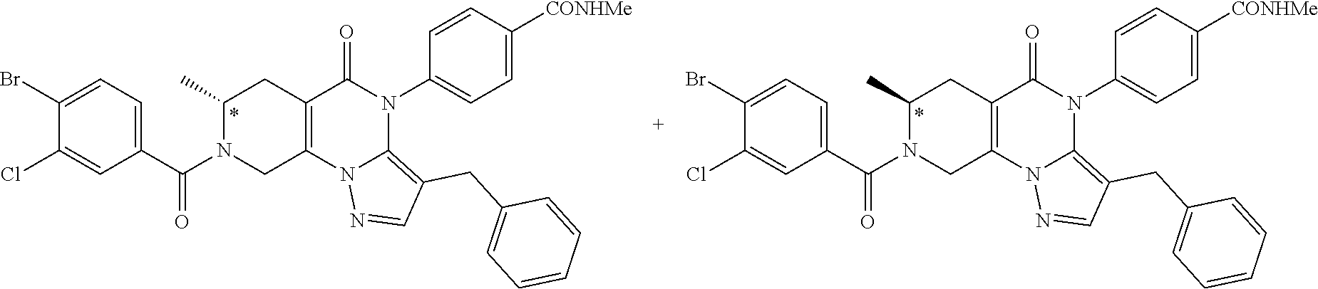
N1(C2=CC=C([CONHMe])C=C2)C2=C(CC3=CC=CC=C3)C=NN2C2=C(C1=O)CC(C)N(C(C1=CC=C(Br)C(Cl)=C1)=O)C2.N1(C2=CC=C([CONHMe])C=C2)C2=C(CC3=CC=CC=C3)C=NN2C2=C(C1=O)CC(C)N(C(C1=CC=C(Br)C(Cl)=C1)=O)C2
